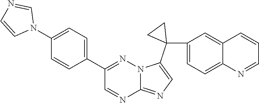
C1(C2=CC=C(N3C=NC=C3)C=C2)=NN2C(=NC=C2C2(C3=CC=C4C(=C3)C=CC=N4)CC2)N=C1
